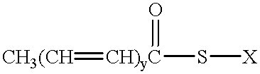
[CH3(CH]=[CH)yC](=O)S[X]
